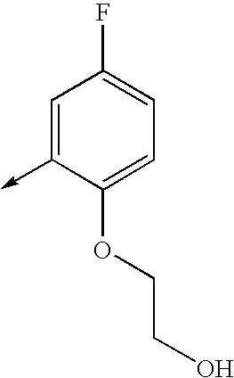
C1=C(->C)C(OCCO)=CC=C1F
